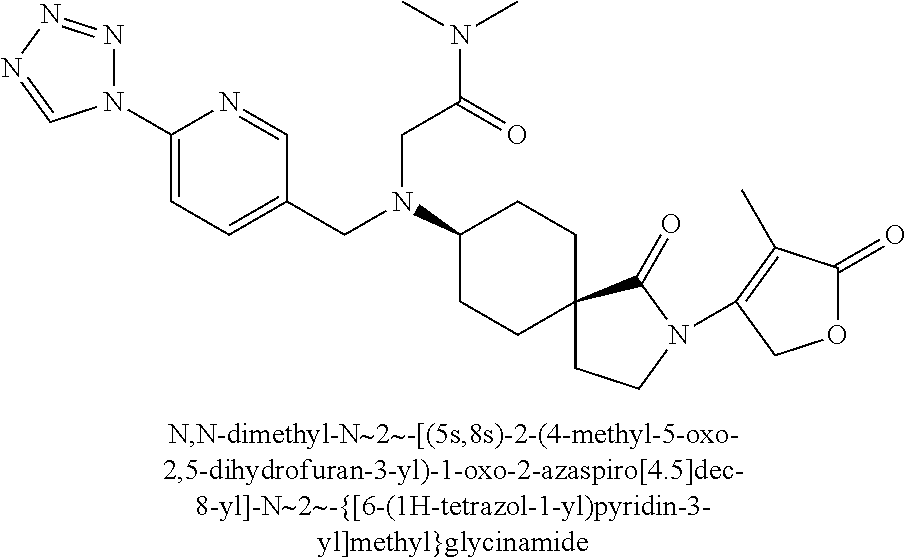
C1CN(C2=C(C)C(=O)OC2)C(=O)C12CCC(N(CC1=CC=C(N3N=NN=C3)N=C1)CC(N(C)C)=O)CC2
